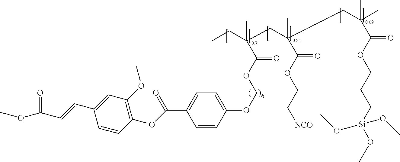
C1=CC(OCOC(C(C)(CC(C)(C(OCC[NCO])=O)CC(C)(C)C(OCCC[Si](OC)(OC)OC)=O)CC)=O)=CC=C1C(OC1=C(OC)C=C(C=CC(OC)=O)C=C1)=O
